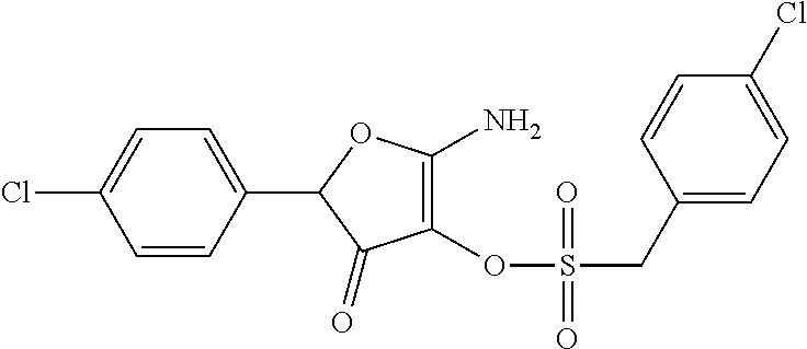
C1(=O)C(OS(CC2=CC=C(Cl)C=C2)(=O)=O)=C(N)OC1C1=CC=C(Cl)C=C1
